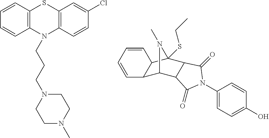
C12=C(N(CCCN3CCN(C)CC3)C3=C(S1)C=C(Cl)C=C3)C=CC=C2.C1=CC2C3C4C(C(SCC)(C2C=C1)N3C)C(=O)N(C1=CC=C(O)C=C1)C4=O
